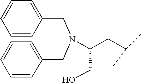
N(C(CC(C)C)CO)(CC1=CC=CC=C1)CC1=CC=CC=C1
